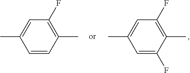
CC1=CC(F)=C(C)C=C1.CC1=CC(F)=C(C)C(F)=C1
